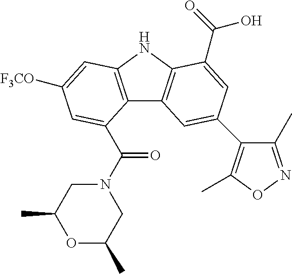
C12=C(NC3=C1C=C(C1=C(C)ON=C1C)C=C3C(=O)O)C=C([F3CO])C=C2C(N1CC(C)OC(C)C1)=O
